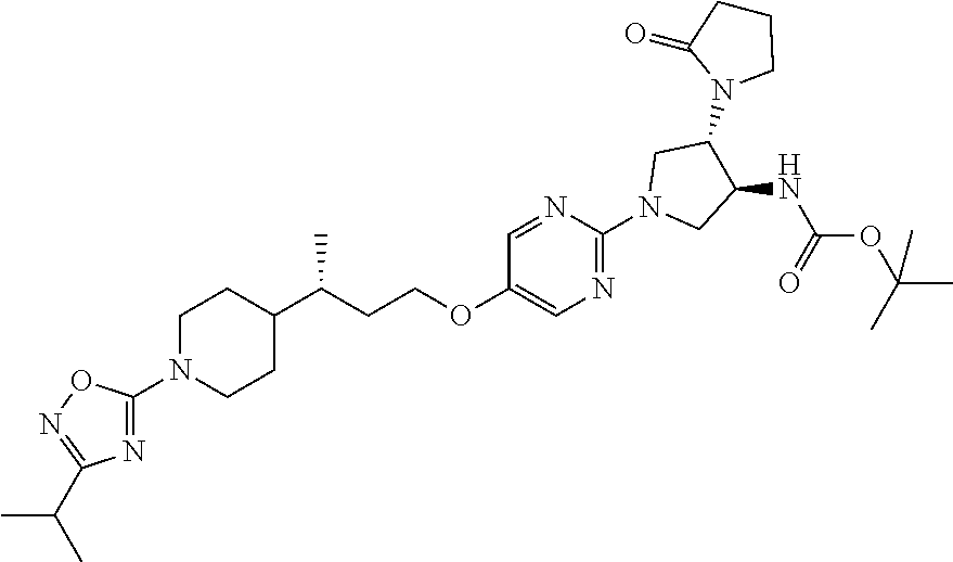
C1N(C2=NC(C(C)C)=NO2)CCC(C(CCOC2=CN=C(N3CC(NC(OC(C)(C)C)=O)C(N4CCCC4=O)C3)N=C2)C)C1
